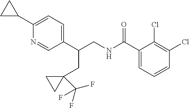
C1(C2CC2)=CC=C(C(CNC(C2=CC=CC(Cl)=C2Cl)=O)CC2(C(F)(F)F)CC2)C=N1
